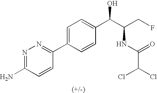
C1=C(C2=NN=C(N)C=C2)C=CC(C(C(CF)NC(=O)C(Cl)Cl)O)=C1
